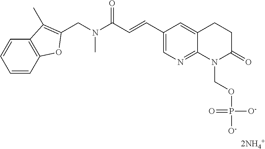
C1(C=CC(N(CC2=C(C)C3=C(C=CC=C3)O2)C)=O)=CN=C2C(=C1)CCC(=O)N2COP(=O)([O-])[O-]
